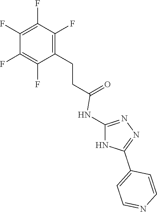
C1(F)=C(CCC(=O)NC2=NN=C(C3=CC=NC=C3)N2)C(F)=C(F)C(F)=C1F
